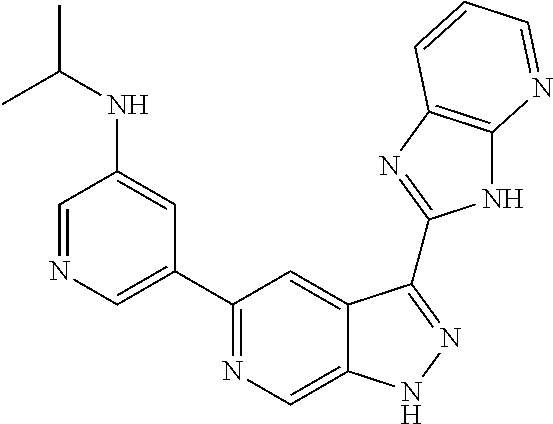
C1=NC=C(C2=NC=C3C(=C2)C(C2=NC4=C(N2)N=CC=C4)=NN3)C=C1NC(C)C
